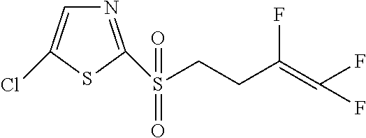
N1=C(S(=O)(=O)CCC(=C(F)F)F)SC(Cl)=C1
